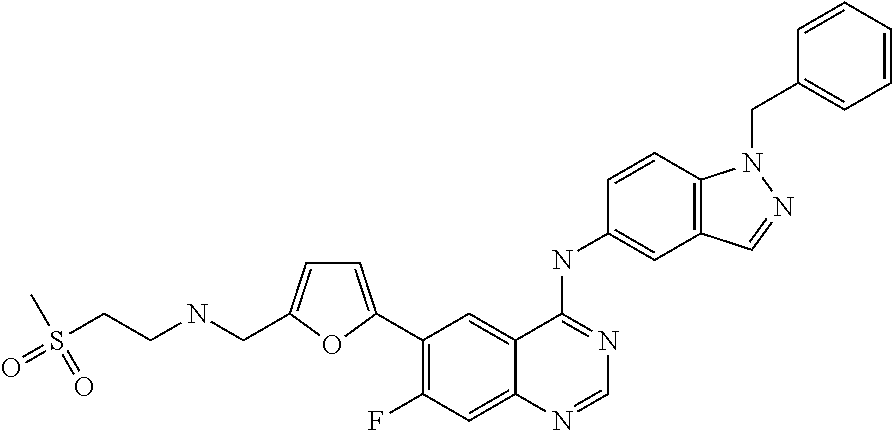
C1=C(C2=C(F)C=C3C(=C2)C(NC2=CC4=C(C=C2)N(CC2=CC=CC=C2)N=C4)=NC=N3)OC(CNCCS(C)(=O)=O)=C1
